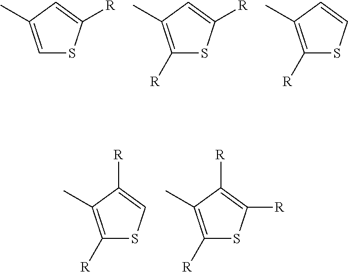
C1=C(C)C=C([R])S1.C1([R])=C(C)C=C([R])S1.C1([R])=C(C)C=CS1.C1([R])=C(C)C([R])=CS1.C1([R])=C(C)C([R])=C([R])S1
